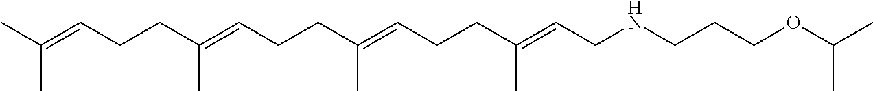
C(C(=CCCC(=CCCC(=CCNCCCOC(C)C)C)C)C)CC=C(C)C
